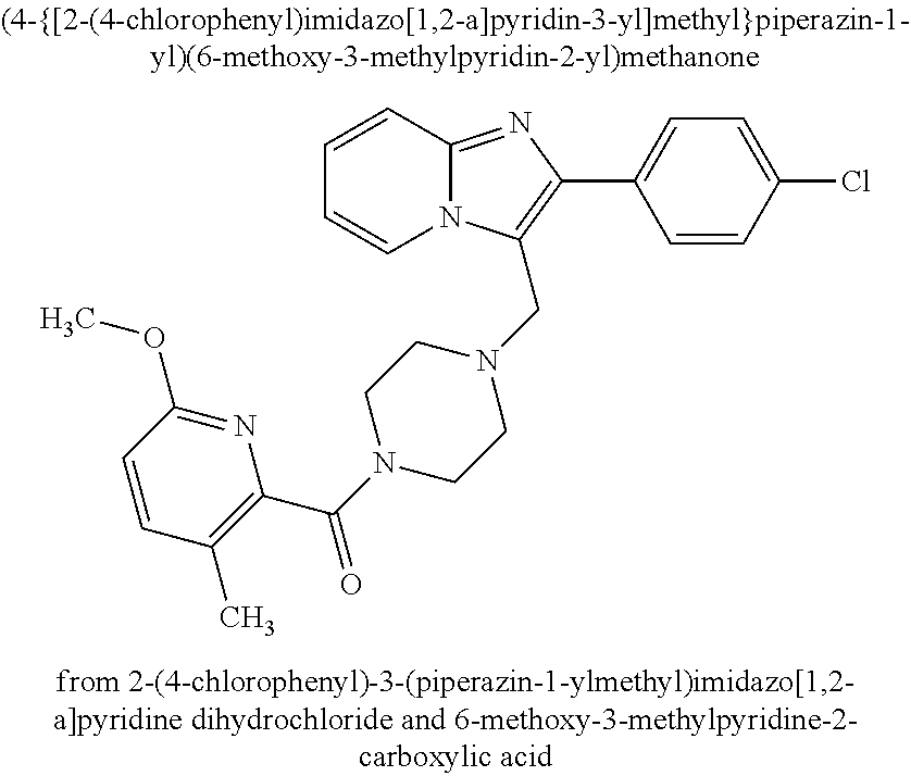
C1=CC2=NC(C3=CC=C(Cl)C=C3)=C(CN3CCN(C(C4=C(C)C=CC(OC)=N4)=O)CC3)N2C=C1
